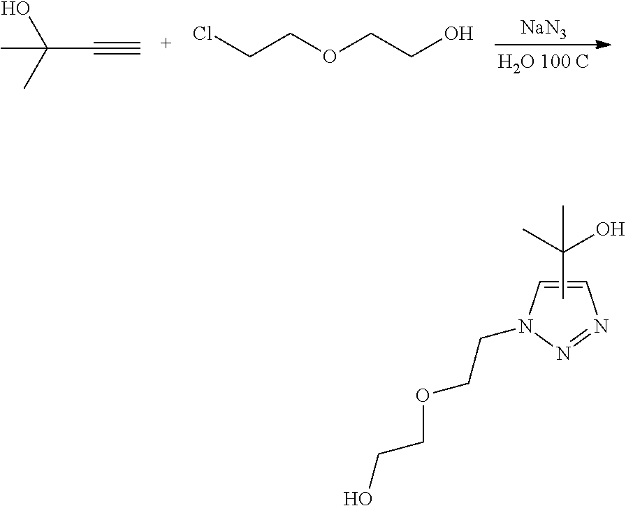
[NaN3].C(C#C)(C)(O)C.C(COCCO)Cl.CC(C)(O)C.N1(CCOCCO)N=NC=C1
